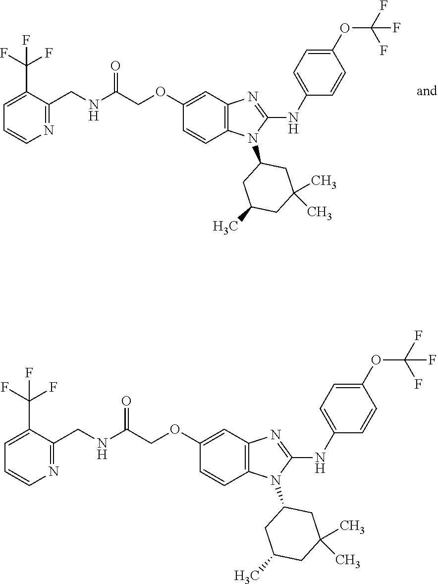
N(C(COC1=CC2=C(C=C1)N(C1CC(C)CC(C)(C)C1)C(NC1=CC=C(OC(F)(F)F)C=C1)=N2)=O)CC1=NC=CC=C1C(F)(F)F.N(C(COC1=CC2=C(C=C1)N(C1CC(C)CC(C)(C)C1)C(NC1=CC=C(OC(F)(F)F)C=C1)=N2)=O)CC1=NC=CC=C1C(F)(F)F
